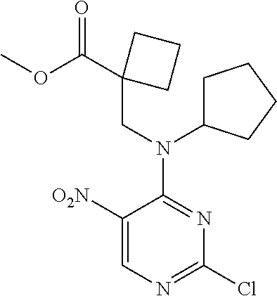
O=C(OC)C1(CN(C2CCCC2)C2=NC(Cl)=NC=C2[O2N])CCC1
